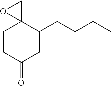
C1CC(=O)CC(CCCC)C12CO2
